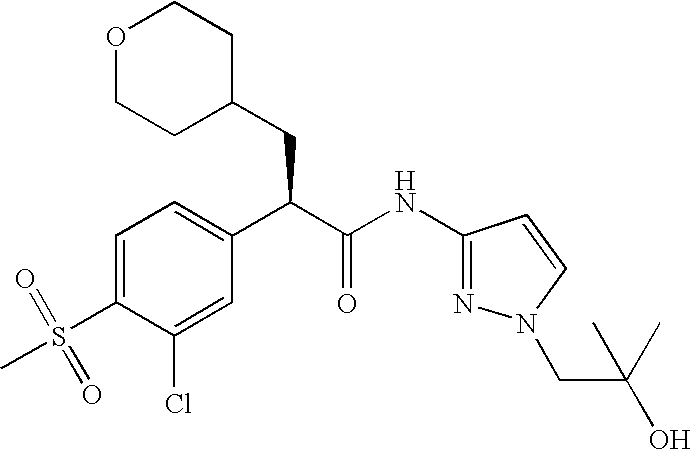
C1=C(S(=O)(C)=O)C(Cl)=CC(C(C(NC2=NN(CC(O)(C)C)C=C2)=O)CC2CCOCC2)=C1
